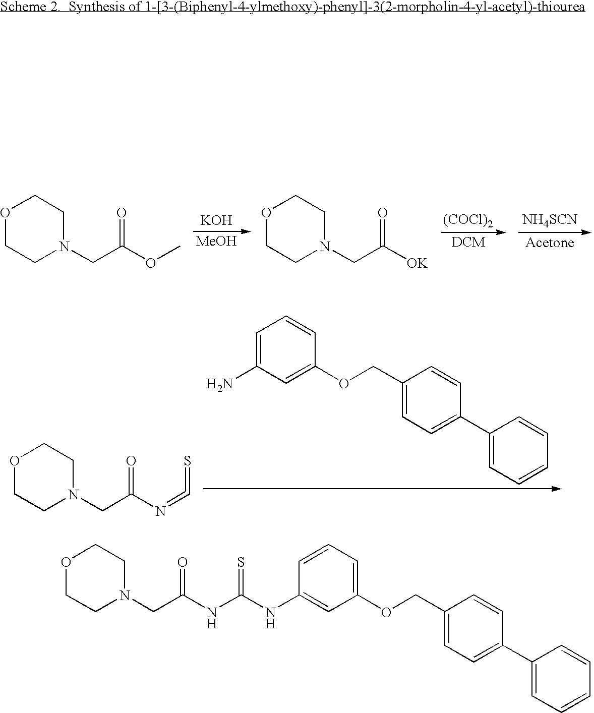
[KOH].[MeOH].[(COCl)2].[DCM].[NH4SCN].[Acetone].O1CCN(CC(OC)=O)CC1.O1CCN(CC([OK])=O)CC1.C1=C(N)C=C(OCC2=CC=C(C3=CC=CC=C3)C=C2)C=C1.O1CCN(CC(N=C=S)=O)CC1.O1CCN(CC(NC(=S)NC2=CC(OCC3=CC=C(C4=CC=CC=C4)C=C3)=CC=C2)=O)CC1
